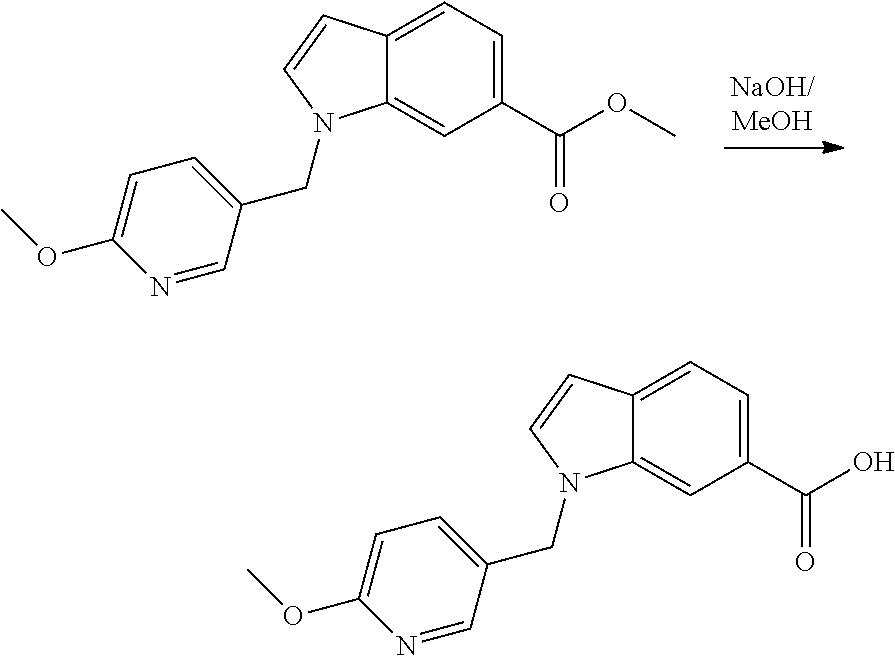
C12=CC=C(C(=O)OC)C=C1N(CC1=CC=C(OC)N=C1)C=C2.C12=CC=C(C(=O)O)C=C1N(CC1=CC=C(OC)N=C1)C=C2
